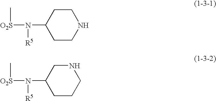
C1CC(N([O2S]C)[R5])CCN1.N1CC(N([O2S]C)[R5])CCC1
